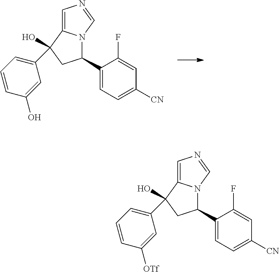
C1(C2N3C(=CN=C3)C(O)(C3=CC=CC(O)=C3)C2)=CC=C([CN])C=C1F.C1(C2N3C(=CN=C3)C(O)(C3=CC=CC([OTf])=C3)C2)=CC=C([CN])C=C1F
